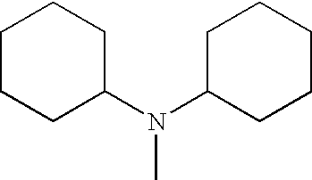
N(C)(C1CCCCC1)C1CCCCC1
